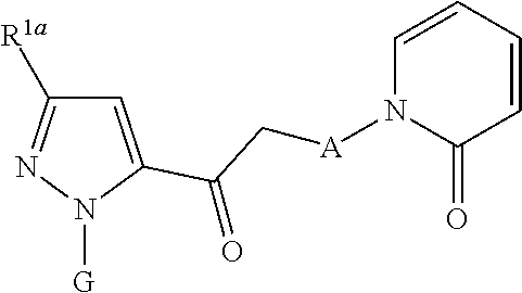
C1=C(C(C[A]N2C(=O)C=CC=C2)=O)N([G])N=C1[R1a]
